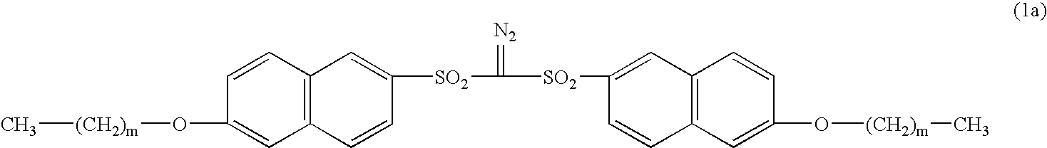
C12=C(C=CC(O[(CH2)m]C)=C1)C=C([SO2]C(=[N2])[SO2]C1=CC3=C(C=C1)C=C(O[(CH2)m]C)C=C3)C=C2
